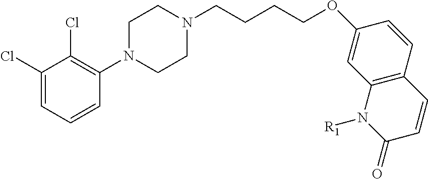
N1(CCCCOC2=CC3=C(C=C2)C=CC(=O)N3[R1])CCN(C2=C(Cl)C(Cl)=CC=C2)CC1
